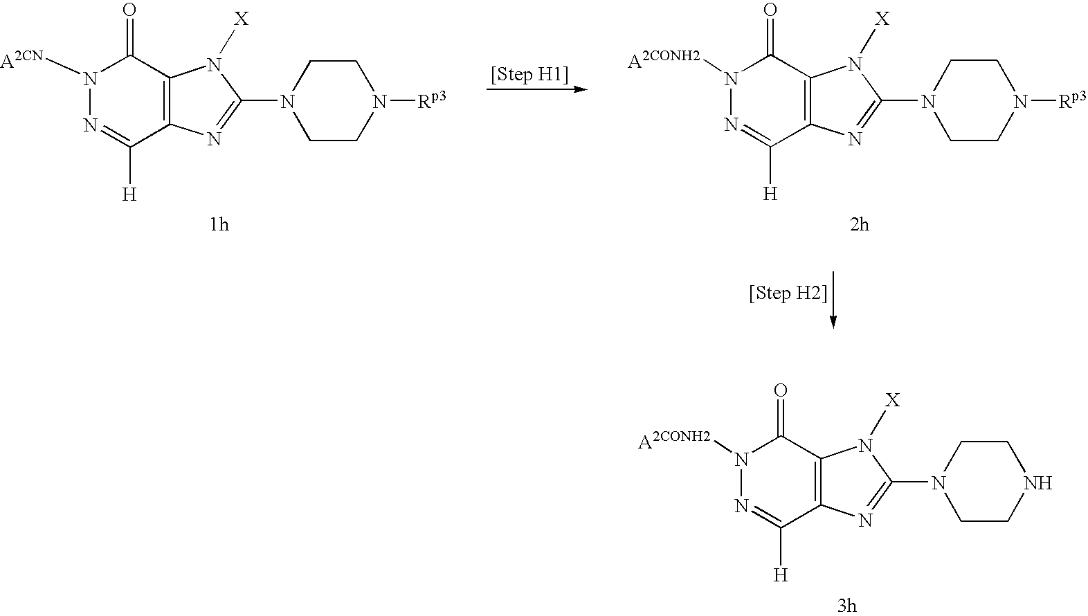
N1([A2CONH2])N=C([H])C2=C(C1=O)N([X])C(N1CCNCC1)=N2.N1([A2CN])N=C([H])C2=C(C1=O)N([X])C(N1CCN([Rp3])CC1)=N2.N1([A2CONH2])N=C([H])C2=C(C1=O)N([X])C(N1CCN([Rp3])CC1)=N2
